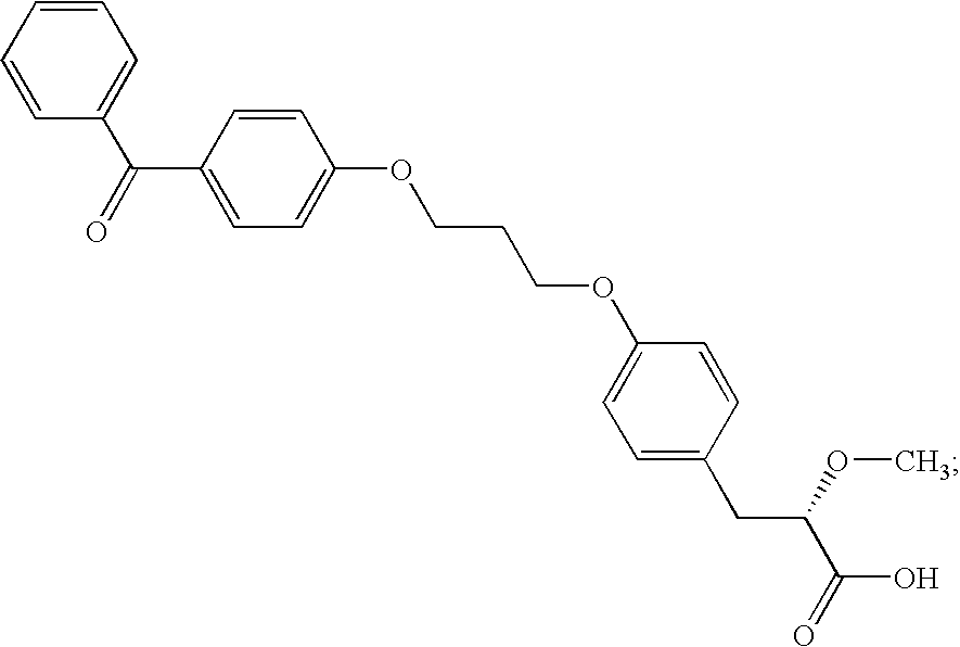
O(C1=CC=C(C(C2=CC=CC=C2)=O)C=C1)CCCOC1=CC=C(CC(C(O)=O)OC)C=C1
